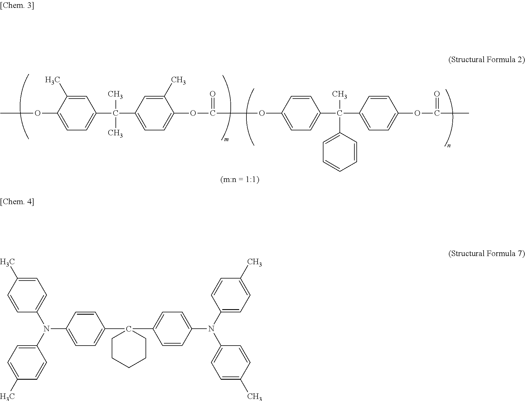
C1=C(C)C(OC)=CC=C1C(C)(C)C1=CC=C(OC(=O)OC2=CC=C(C(C)(C3=CC=C(OC(=O)C)C=C3)C3=CC=CC=C3)C=C2)C(C)=C1.C1=C(C)C=CC(N(C2=CC=C(C)C=C2)C2=CC=C(C3(C4=CC=C(N(C5=CC=C(C)C=C5)C5=CC=C(C)C=C5)C=C4)CCCCC3)C=C2)=C1
